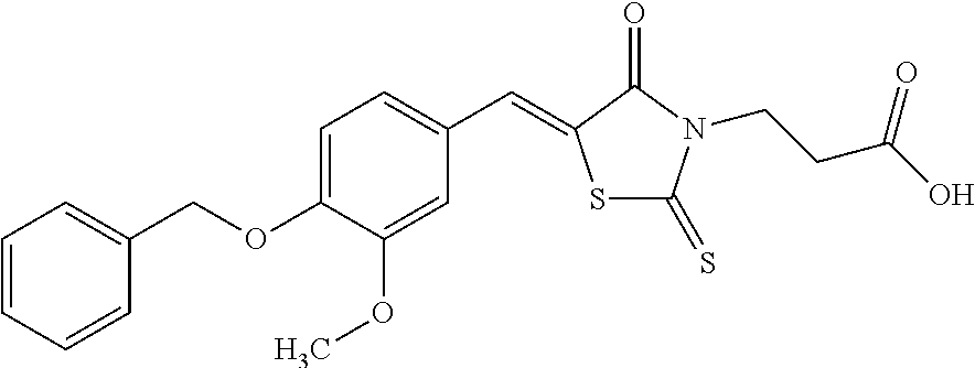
S1C(=S)N(CCC(O)=O)C(=O)C1=CC1=CC=C(OCC2=CC=CC=C2)C(OC)=C1
